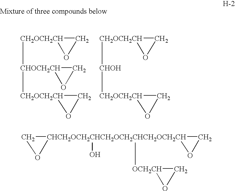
[CH2OCH2CH]1([CHOCH2CH]2([CH2OCH2CH]3CO3)CO2)CO1.[CH2OCH2CH]1([CHOH][CH2OCH2CH]2CO2)CO1.C1[CHCH2OCH2CHCH2OCH2CHCH2OCH2CH]2(O)([OCH2CH]3CO3)(O1)CO2
